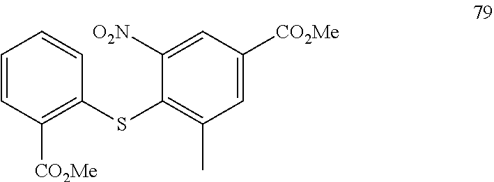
C1([O2N])=CC([CO2Me])=CC(C)=C1SC1=C([CO2Me])C=CC=C1
